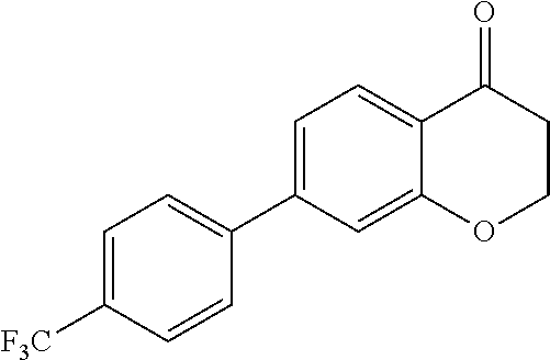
C1=C(C2=CC=C([F3C])C=C2)C=C2C(=C1)C(=O)CCO2
